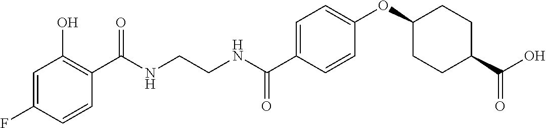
C(NCCNC(C1=CC=C(OC2CCC(C(O)=O)CC2)C=C1)=O)(=O)C1=C(O)C=C(F)C=C1
